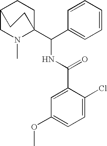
C1=CC(C(C23CCC(CN2C)CC3)NC(C2=CC(OC)=CC=C2Cl)=O)=CC=C1
